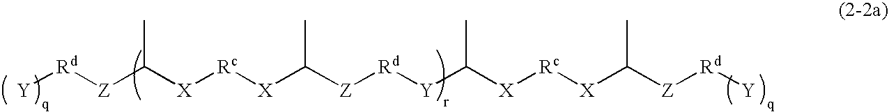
[Y][Rd][Z]C([X][Rc][X]C(C)[Z][Rd][Y]C(C)[X][Rc][X]C([Z][Rd][Y])C)C
